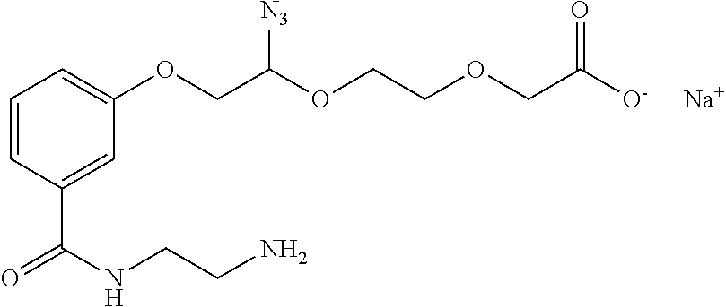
C1=CC(C(=O)NCCN)=CC(OCC(OCCOCC([O-])=O)[N3])=C1.[Na]
